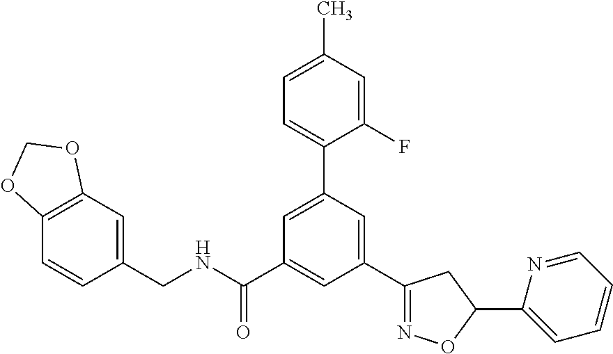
C1(C2=NOC(C3=CC=CC=N3)C2)=CC(C2=CC=C(C)C=C2F)=CC(C(NCC2=CC3=C(C=C2)OCO3)=O)=C1
